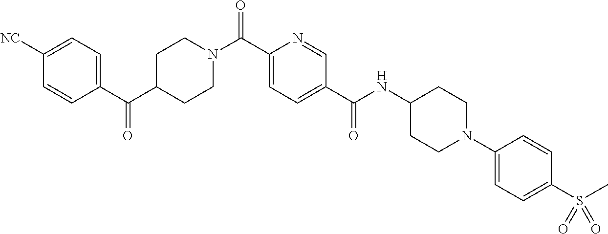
C(C1=CC=C(C(NC2CCN(C3=CC=C(S(C)(=O)=O)C=C3)CC2)=O)C=N1)(=O)N1CCC(C(C2=CC=C([NC])C=C2)=O)CC1
